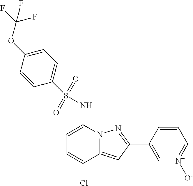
C1(C2=NN3C(=C2)C(Cl)=CC=C3NS(C2=CC=C(OC(F)(F)F)C=C2)(=O)=O)=C[N+]([O-])=CC=C1
